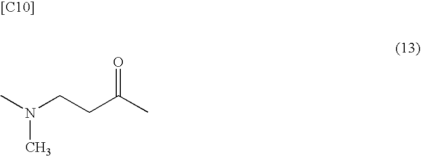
N(CCC(C)=O)(C)C.[[C10]]
